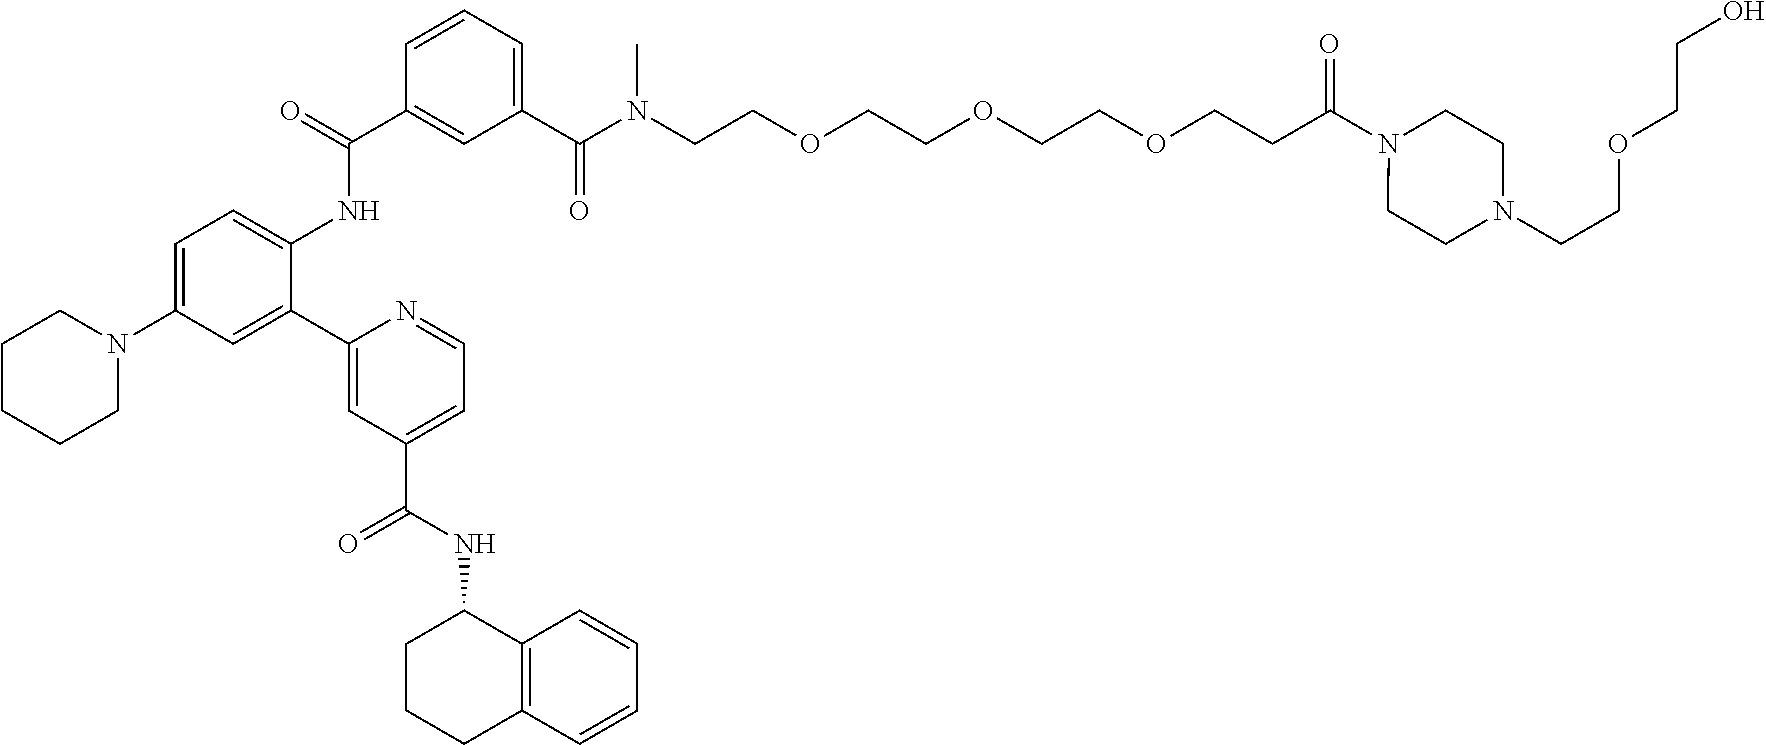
C1CCCN(C2=CC=C(NC(C3=CC(C(N(C)CCOCCOCCOCCC(=O)N4CCN(CCOCCO)CC4)=O)=CC=C3)=O)C(C3=CC(C(NC4CCCC5=C4C=CC=C5)=O)=CC=N3)=C2)C1
